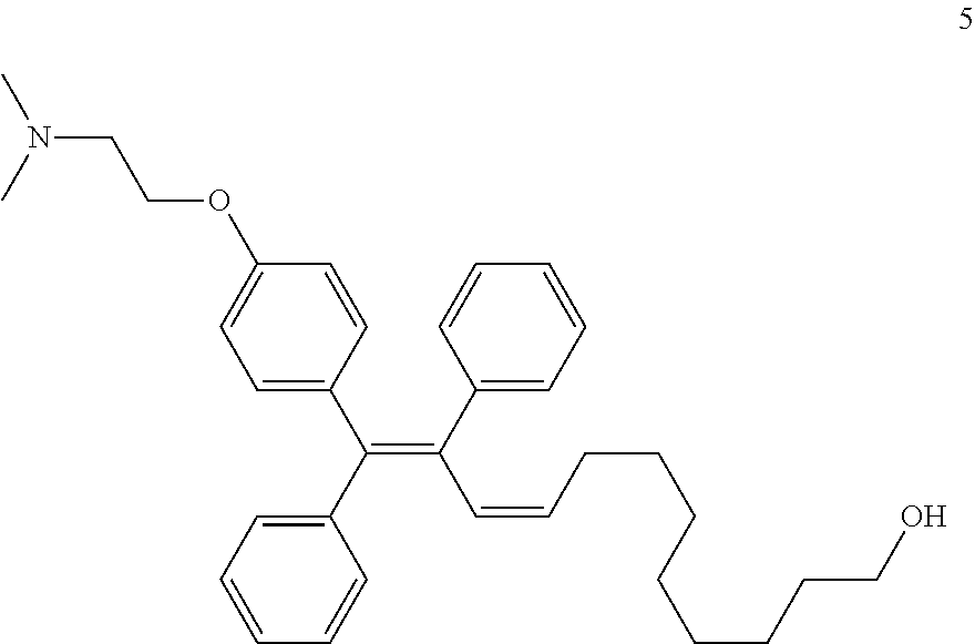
N(CCOC1=CC=C(C(C2=CC=CC=C2)=C(C2=CC=CC=C2)C=CCCCCCCCCO)C=C1)(C)C
